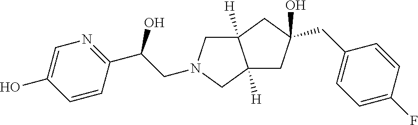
C(C(C1=NC=C(O)C=C1)O)N1CC2([H])C([H])(C1)CC(CC1=CC=C(F)C=C1)(O)C2
